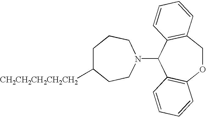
C1C([CH2CH2CH2CH2CH2])CCN(C2C3=C(COC4=C2C=CC=C4)C=CC=C3)CC1
